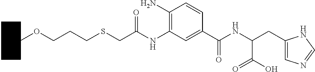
C1CCCC(OCCCSCC(NC2=C(N)C=CC(C(NC(CC3=CN=CN3)C(O)=O)=O)=C2)=O)C1
